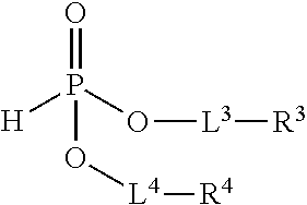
O=P(O[L4][R4])([H])O[L3][R3]
